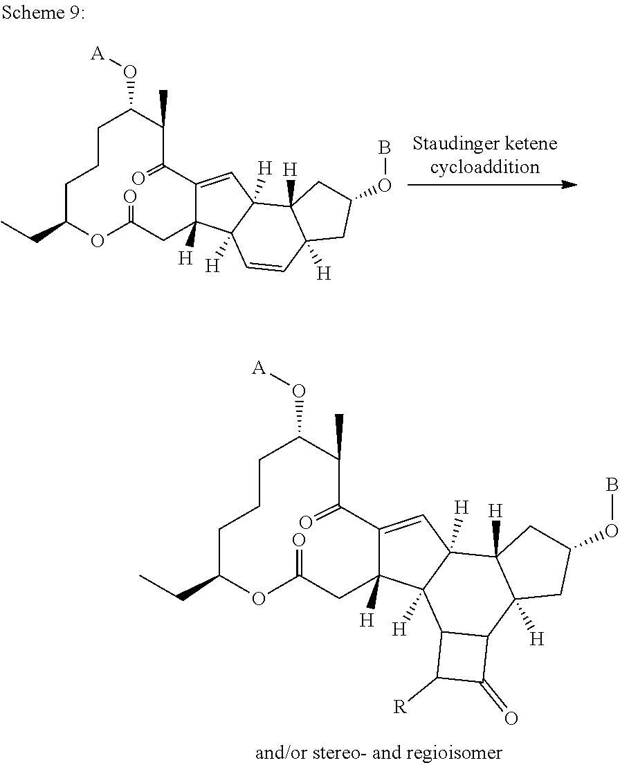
C1CCC(CC)OC(=O)CC2([H])C(=CC3([H])C2([H])C=CC2([H])C3([H])CC(OB)C2)C(=O)C(C)C1O[A].C1CCC(CC)OC(=O)CC2([H])C(=CC3([H])C2([H])C2C(C4([H])C3([H])CC(OB)C4)C(=O)C2[R])C(=O)C(C)C1O[A]
